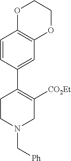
C1=CC(C2=C([CO2Et])CN(C[Ph])CC2)=CC2=C1OCCO2
